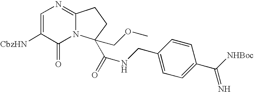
C1=C([CbzHN])C(=O)N2C(=N1)CCC2(C(=O)NCC1=CC=C(C([NHBoc])=N)C=C1)COC
